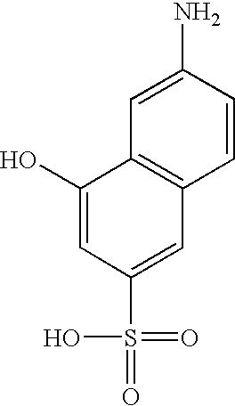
C1=CC(N)=CC2=C1C=C(S(=O)(=O)O)C=C2O
